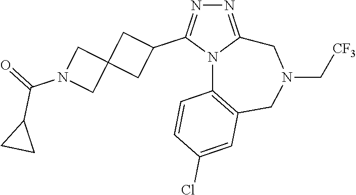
N1=C2N(C(C3CC4(C3)CN(C(=O)C3CC3)C4)=N1)C1=C(CN(C[CF3])C2)C=C(Cl)C=C1
